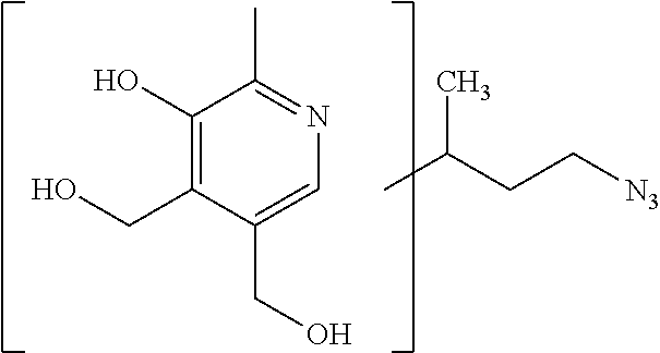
N1=C(C)C(O)=C(CO)C(CO)=C1.CC(CC[N3])C
